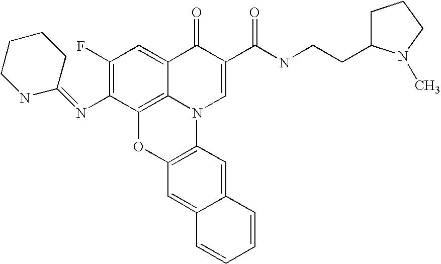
C1(F)=C(N=C2NCCCC2)C2=C3C(=C1)C(=O)C(C(=O)NCCC1CCCN1C)=CN3C1=C(O2)C=C2C(=C1)C=CC=C2
